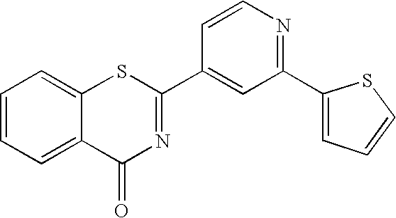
C1=CC=C2C(=C1)SC(C1=CC(C3=CC=CS3)=NC=C1)=NC2=O
